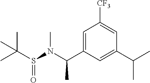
C1=C(C(N(S(C(C)(C)C)=O)C)C)C=C(C(C)C)C=C1[CF3]
